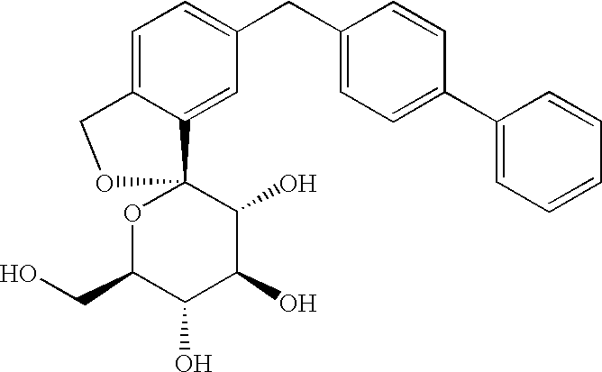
C1=C2C(=CC(CC3=CC=C(C4=CC=CC=C4)C=C3)=C1)C1(OC(CO)C(O)C(O)C1O)OC2
